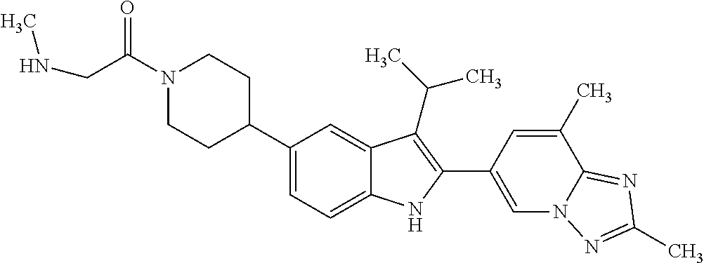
C(N1CCC(C2=CC=C3C(=C2)C(C(C)C)=C(C2=CN4C(=NC(C)=N4)C(C)=C2)N3)CC1)(CNC)=O
